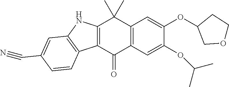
C12=C(C(=O)C3=C(C1(C)C)C=C(OC1CCOC1)C(OC(C)C)=C3)C1=C(N2)C=C(C#N)C=C1
